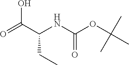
O=C(C(NC(OC(C)(C)C)=O)CC)O
